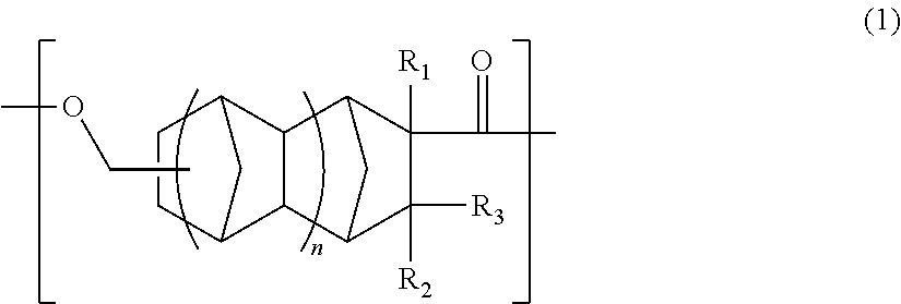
C1C2CC(C1)C1C2C2C([R2])([R3])C([R1])(C(=O)C)C1C2.CCOC
